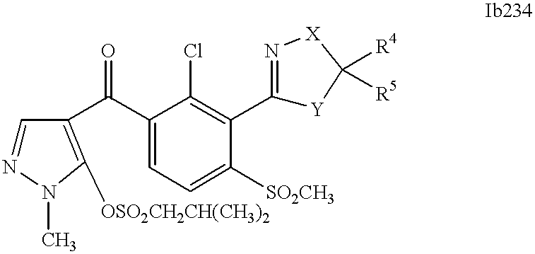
C1=NN(C)C([OSO2CH2CH(CH3)2])=C1C(C1=CC=C([SO2CH3])C(C2=N[X]C([R4])([R5])[Y]2)=C1Cl)=O
